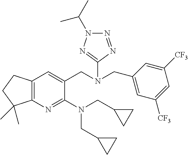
C(C1=CC([CF3])=CC([CF3])=C1)N(CC1=CC2=C(N=C1N(CC1CC1)CC1CC1)C(C)(C)CC2)C1=NN(C(C)C)N=N1
